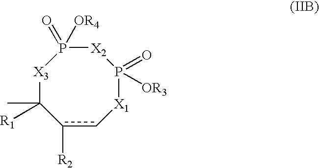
[X3]1C(C)([R1])c([R2])c[X1]P(=O)([OR3])[X2]P1(=O)[OR4]
